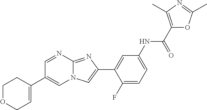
C1=NC2=NC(C3=CC(NC(C4=C(C)N=C(C)O4)=O)=CC=C3F)=CN2C=C1C1=CCOCC1
